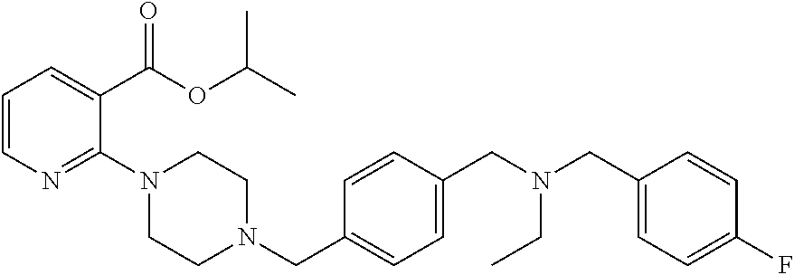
C1=CN=C(N2CCN(CC3=CC=C(CN(CC4=CC=C(F)C=C4)CC)C=C3)CC2)C(C(OC(C)C)=O)=C1
